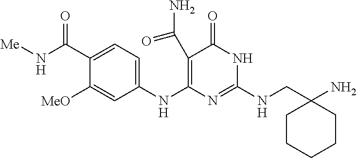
C(NC1=NC(NC2=CC=C(C(=O)N[Me])C([MeO])=C2)=C(C(N)=O)C(=O)N1)C1(N)CCCCC1
